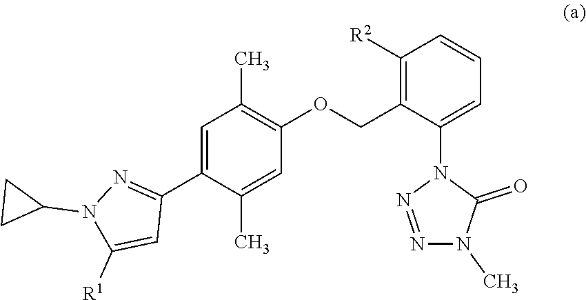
C1=C(C2=NN(C3CC3)C([R1])=C2)C(C)=CC(OCC2=C([R2])C=CC=C2N2N=NN(C)C2=O)=C1C
